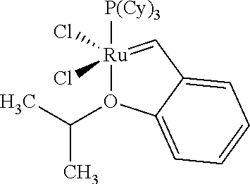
CC(O1C2=CC=CC=C2C=[Ru]1([P(Cy)3])(Cl)Cl)C
